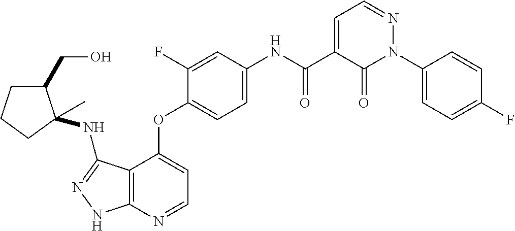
C12=C(N=CC=C1OC1=CC=C(NC(C3=CC=NN(C4=CC=C(F)C=C4)C3=O)=O)C=C1F)NN=C2NC1(C)C(CO)CCC1
